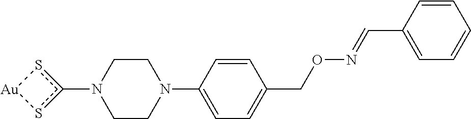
C1CN(C2=CC=C(CON=CC3=CC=CC=C3)C=C2)CCN1c1s[Au]s1
